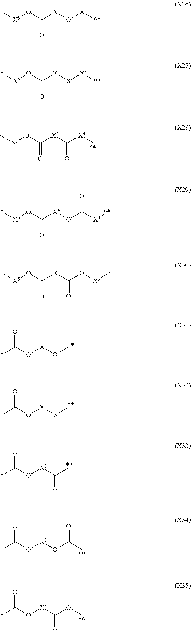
C[X5]OC([X4]C([X3]C)=O)=O.*C(O[X3]OC)=O.[**].*C(O[X3]SC)=O.[**].*C(O[X3]C(C)=O)=O.[**].*C(O[X3]OC(C)=O)=O.[**].*C(O[X3]C(OC)=O)=O.[**].*[X5]OC([X4]O[X3][**])=O.[X4](C(O[X5]*)=O)OC([X3][**])=O.*[X5]OC([X4]S[X3][**])=O.[X4](C(O[X5]*)=O)C(O[X3][**])=O
